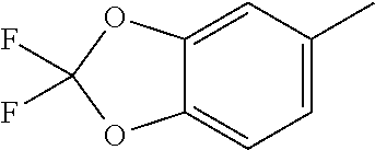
C12=CC(C)=CC=C1OC(F)(F)O2
